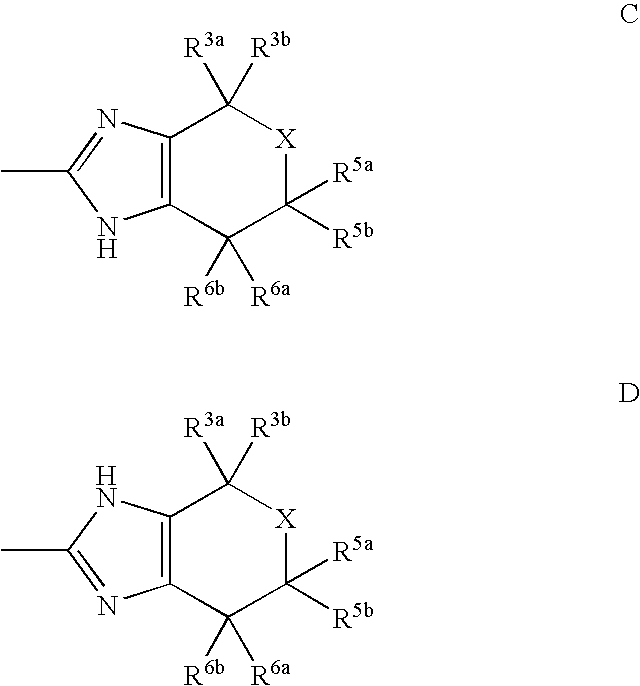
C12=C(C([R6a])([R6b])C([R5a])([R5b])[X]C1([R3a])[R3b])NC(C)=N2.C12=C(C([R6a])([R6b])C([R5a])([R5b])[X]C1([R3a])[R3b])N=C(C)N2
